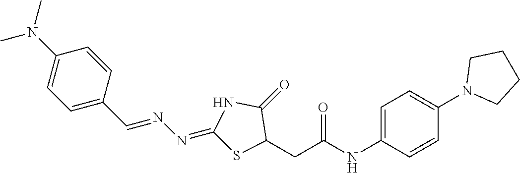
C1(N(C)C)=CC=C(C=NN=C2SC(CC(NC3=CC=C(N4CCCC4)C=C3)=O)C(=O)N2)C=C1
